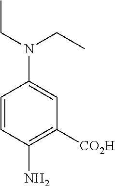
C1=CC(N)=C([CO2H])C=C1N(CC)CC
